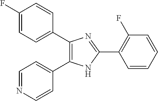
C1(C2=CC=C(F)C=C2)=C(C2=CC=NC=C2)NC(C2=C(F)C=CC=C2)=N1
